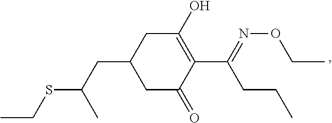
CCSC(C)CC1CC(=O)C(C(CCC)=NOCC)=C(O)C1
